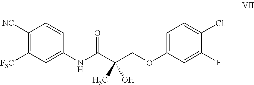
C1([NC])=C([F3C])C=C(NC(C(COC2=CC=C(Cl)C(F)=C2)(C)O)=O)C=C1
